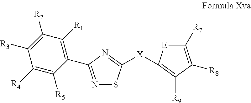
N1=C(C2=C([R1])C([R2])=C([R3])C([R4])=C2[R5])N=C([X]C2=C([R9])C([R8])=C([R7])[E]2)S1
